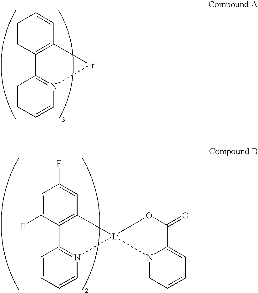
C1=CC2=C(C=C1)[Ir]N1=C2C=CC=C1.C1=C(F)C2=C(C=C1F)[Ir]1(N3=C2C=CC=C3)OC(=O)C2=CC=CC=N21
